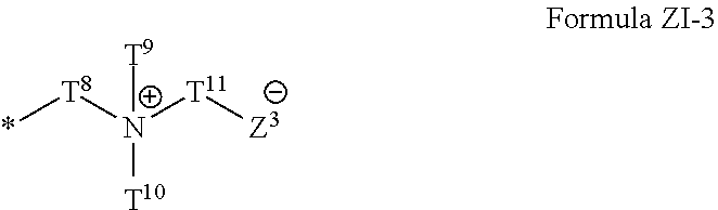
*[T8][N+]([T11][Z3])([T10])[T9]
